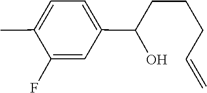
C(CC=C)CC(O)C1=CC=C(C)C(F)=C1
